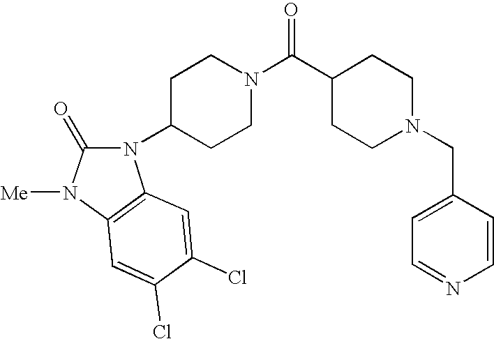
C1CC(C(N2CCC(N3C(=O)N([Me])C4=C3C=C(Cl)C(Cl)=C4)CC2)=O)CCN1CC1=CC=NC=C1
